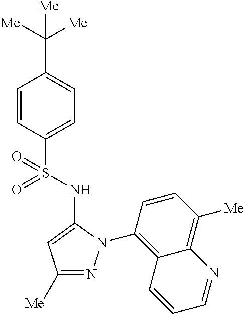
C1=CC(S(=O)(NC2=CC([Me])=NN2C2=C3C(=C([Me])C=C2)N=CC=C3)=O)=CC=C1C([Me])([Me])[Me]
